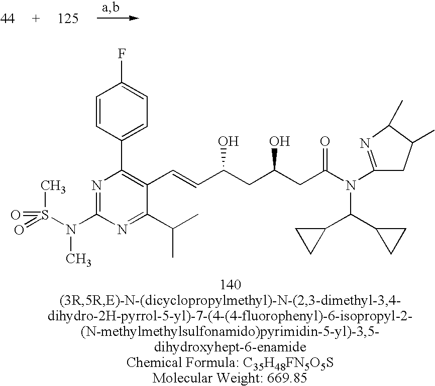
N1=C(N(S(=O)(C)=O)C)N=C(C(C)C)C(C=CC(CC(CC(N(C2=NC(C)C(C)C2)C(C2CC2)C2CC2)=O)O)O)=C1C1=CC=C(F)C=C1
